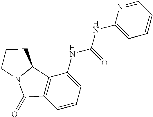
C1=CC=C(NC(NC2=CC=CC=N2)=O)C2=C1C(=O)N1C2CCC1
